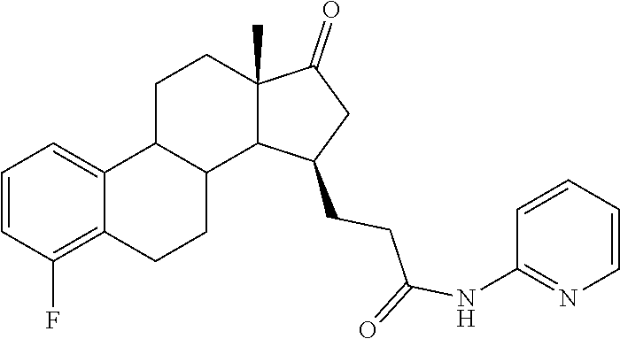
C1=CC(F)=C2C(=C1)C1C(CC2)C2C(C)(CC1)C(=O)CC2CCC(NC1=NC=CC=C1)=O
